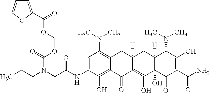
N(CC(NC1=CC(N(C)C)=C2C(=C1O)C(=O)C1=C(O)C3(O)C([H])(CC1([H])C2)C(N(C)C)C(O)=C(C(N)=O)C3=O)=O)(CCC)C(=O)OCOC(=O)C1=CC=CO1
